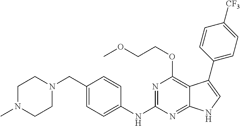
C1N(C)CCN(CC2=CC=C(NC3=NC(OCCOC)=C4C(=N3)NC=C4C3=CC=C([CF3])C=C3)C=C2)C1
